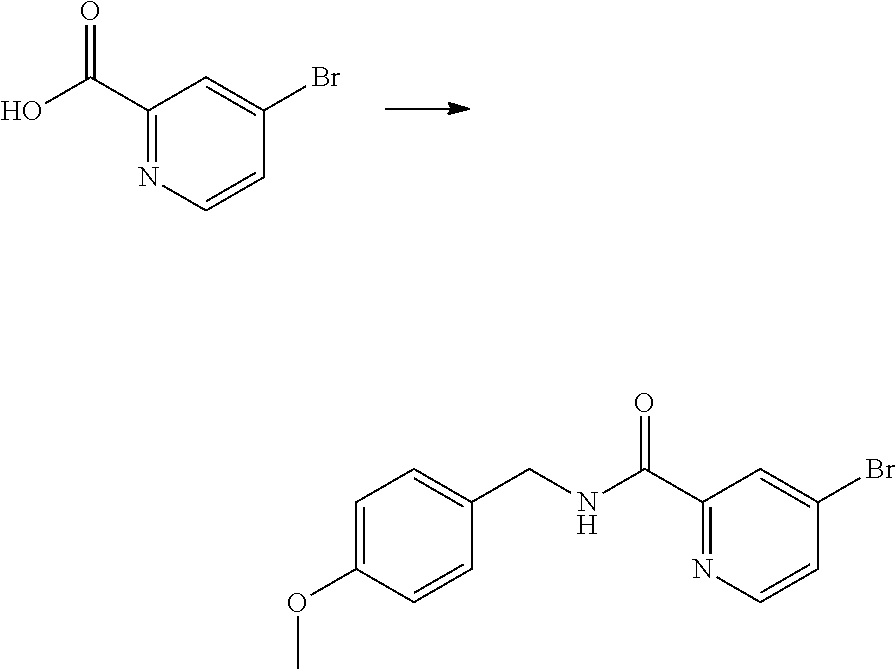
C1(C(O)=O)=NC=CC(Br)=C1.C1(C(NCC2=CC=C(OC)C=C2)=O)=NC=CC(Br)=C1
